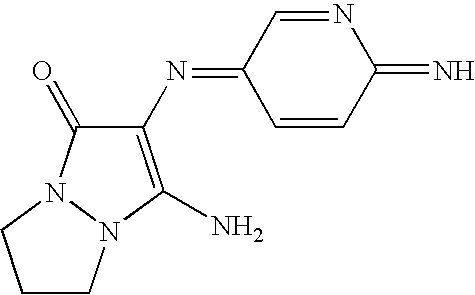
C1CN2N(C1)C(=O)C(N=C1C=CC(=N)N=C1)=C2N
